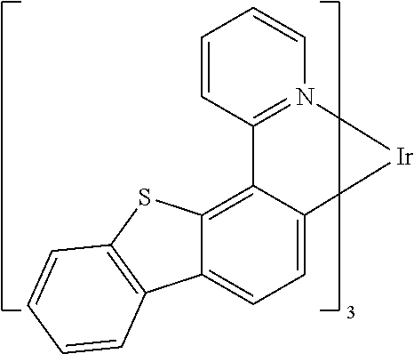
C1=C2C(=C3C(=C1)C1=C(S3)C=CC=C1)C1=N(C=CC=C1)[Ir]2
